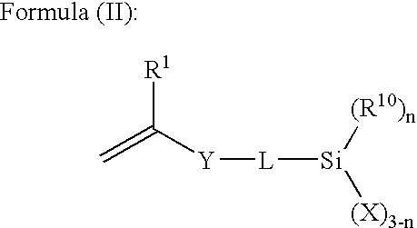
[R1]C([Y][L][Si]([(R10)n])[(X)3-n])=C
